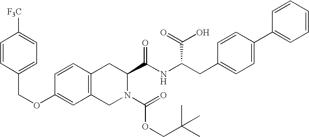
C12=C(CN(C(=O)OCC(C)(C)C)C(C(NC(CC3=CC=C(C4=CC=CC=C4)C=C3)C(=O)O)=O)C1)C=C(OCC1=CC=C([F3C])C=C1)C=C2
